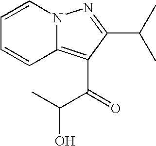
N12C(=C(C(=O)C(C)O)C(C(C)C)=N1)C=CC=C2
